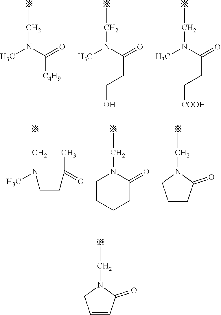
CCN1C(=O)C=CC1.CCN(C)C([C4H9])=O.CCN(C)C(CCO)=O.CCN(C)C(CC[COOH])=O.CCN(C)CCC(C)=O.CCN1CCCCC1=O.CCN1C(=O)CCC1
